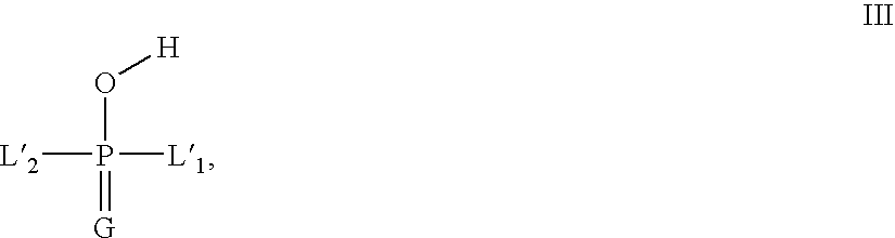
[L2]P(=[G])([L1])O[H]
